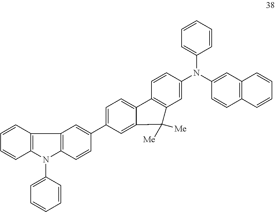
C12=C(C=CC(C3=CC=C4C(=C3)C([Me])([Me])C3=C4C=CC(N(C4=CC=CC=C4)C4=CC5=C(C=C4)C=CC=C5)=C3)=C1)N(C1=CC=CC=C1)C1=C2C=CC=C1
